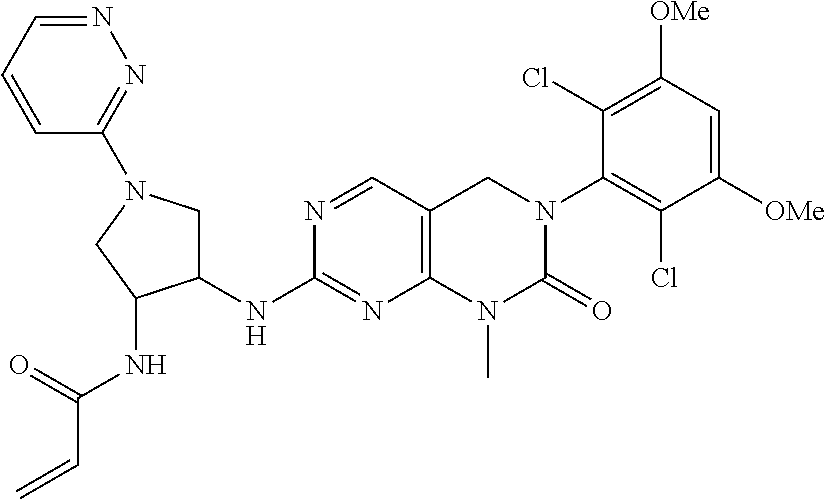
N1=CC2=C(N=C1NC1CN(C3=NN=CC=C3)CC1NC(C=C)=O)N(C)C(=O)N(C1=C(Cl)C([OMe])=CC([OMe])=C1Cl)C2
